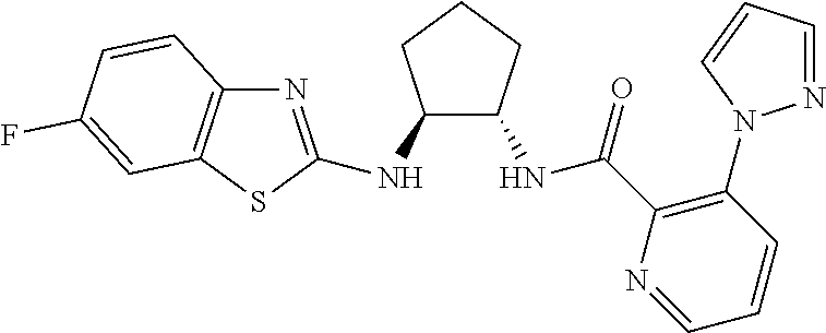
N1=C(NC2C(NC(C3=C(N4N=CC=C4)C=CC=N3)=O)CCC2)SC2=C1C=CC(F)=C2
